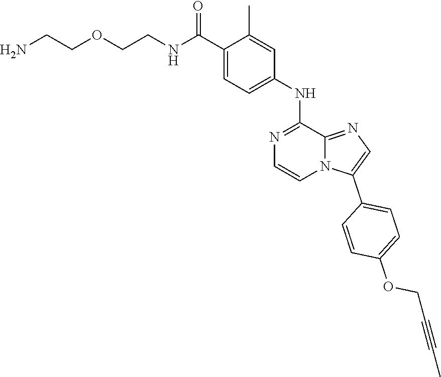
NCCOCCNC(C1=CC=C(NC2=NC=CN3C2=NC=C3C2=CC=C(OCC#CC)C=C2)C=C1C)=O
